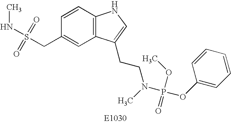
CNS(CC1=CC2=C(C=C1)NC=C2CCN(P(OC1=CC=CC=C1)(=O)OC)C)(=O)=O
